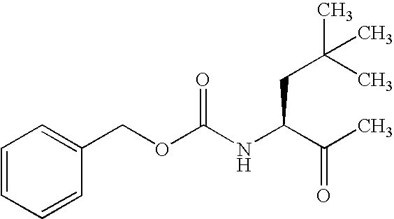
C1=CC=CC(COC(NC(C(C)=O)CC(C)(C)C)=O)=C1
